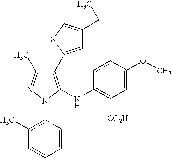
C1(C2=CC(CC)=CS2)=C(NC2=C([CO2H])C=C(OC)C=C2)N(C2=C(C)C=CC=C2)N=C1C
